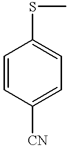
C1=CC([CN])=CC=C1SC
